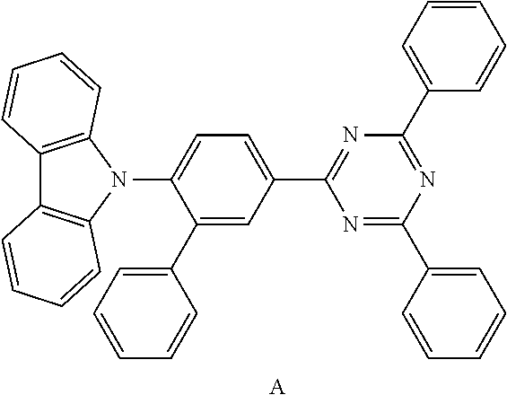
N1=C(C2=CC=CC=C2)N=C(C2=CC=CC=C2)N=C1C1=CC=C(N2C3=C(C4=C2C=CC=C4)C=CC=C3)C(C2=CC=CC=C2)=C1.[A]
